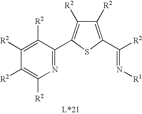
N1=C(C2=C([R2])C([R2])=C(C(=N[R1])[R2])S2)C([R2])=C([R2])C([R2])=C1[R2]
